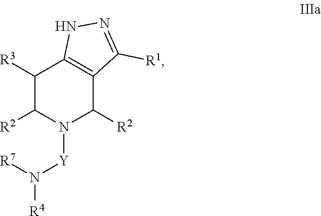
C1([R3])C([R2])N([Y]N([R7])[R4])C([R2])C2=C1NN=C2[R1]
